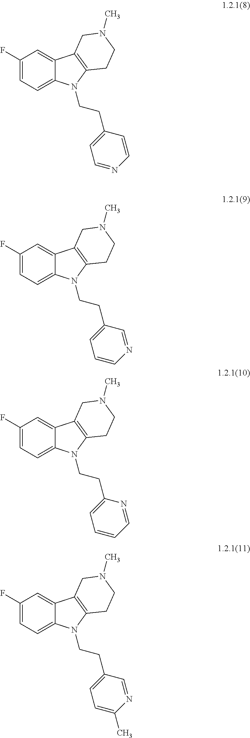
C1(F)=CC=C2C(=C1)C1=C(N2CCC2=CC=NC=C2)CCN(C)C1.C1(F)=CC=C2C(=C1)C1=C(N2CCC2=CC=CN=C2)CCN(C)C1.C1(F)=CC=C2C(=C1)C1=C(N2CCC2=CC=CC=N2)CCN(C)C1.C1(F)=CC=C2C(=C1)C1=C(N2CCC2=CC=C(C)N=C2)CCN(C)C1
